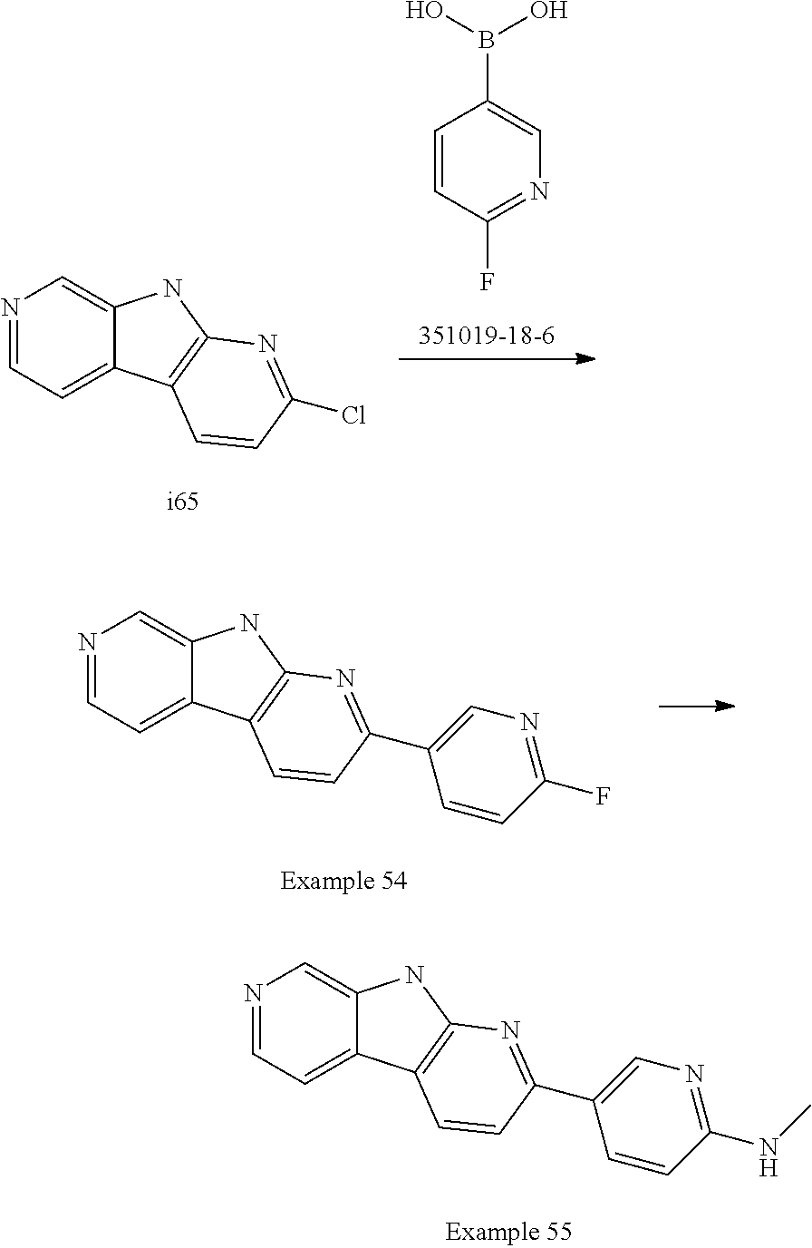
C1=CC(F)=NC=C1B(O)O.N1=CC=C2C(=C1)NC1=C2C=CC(Cl)=N1.N1=CC=C2C(=C1)NC1=C2C=CC(C2=CN=C(F)C=C2)=N1.N1=CC=C2C(=C1)NC1=C2C=CC(C2=CN=C(NC)C=C2)=N1
